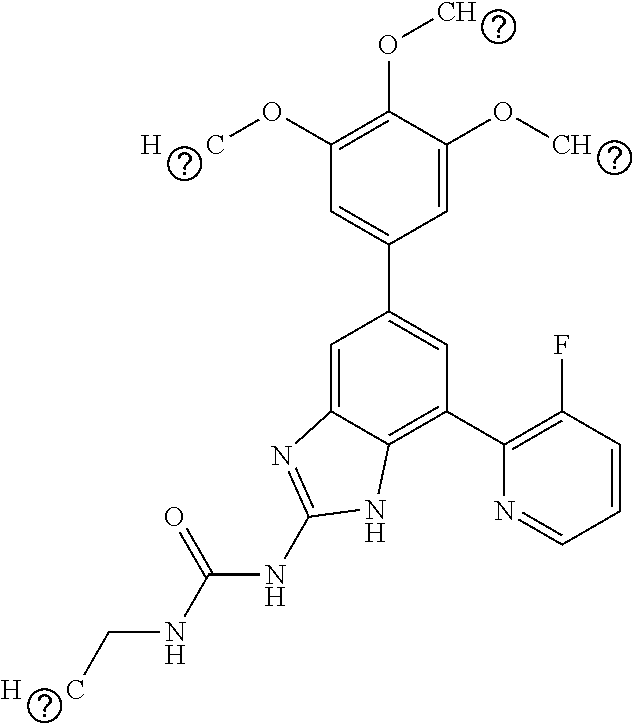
C1=C(OC)C(OC)=C(O[H      C])C=C1C1=CC(C2=C(F)C=CC=N2)=C2C(=C1)N=C(NC(NC[H      C])=O)N2
